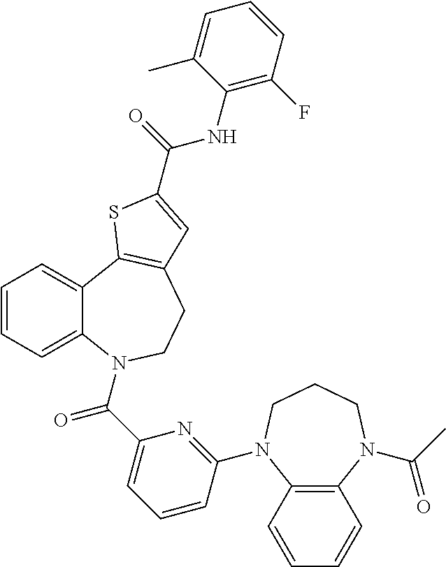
C1=CC=C2C(=C1)C1=C(CCN2C(C2=CC=CC(N3C4=C(N(C(C)=O)CCC3)C=CC=C4)=N2)=O)C=C(C(=O)NC2=C(F)C=CC=C2C)S1
